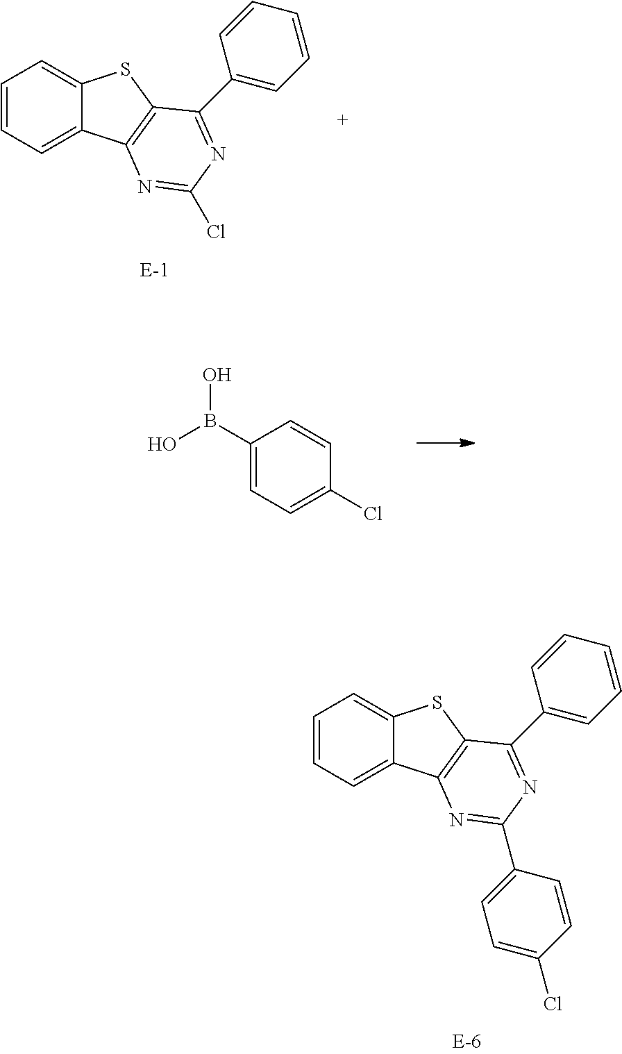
C1=CC=C2C(=C1)SC1=C2N=C(Cl)N=C1C1=CC=CC=C1.C1(B(O)O)=CC=C(Cl)C=C1.C1=CC=C2C(=C1)SC1=C2N=C(C2=CC=C(Cl)C=C2)N=C1C1=CC=CC=C1
